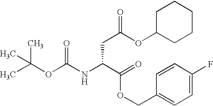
CC(OC(NC(C(=O)OCC1=CC=C(F)C=C1)CC(=O)OC1CCCCC1)=O)(C)C
